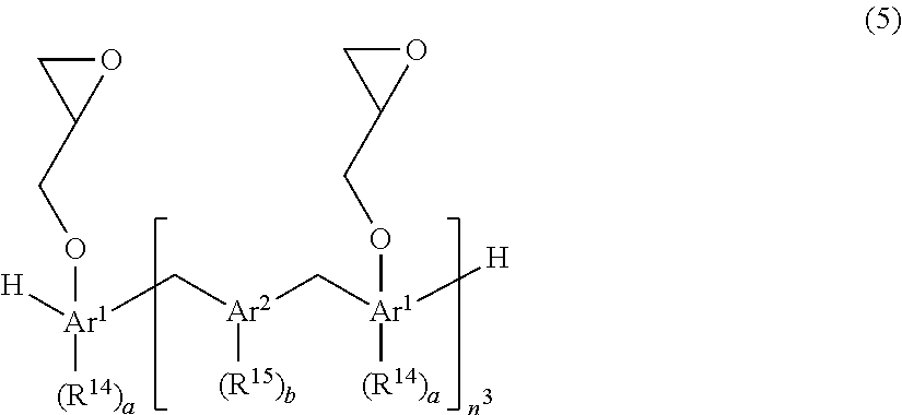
[H][Ar1](C[Ar2](C[Ar1]([H])(OCC1OC1)[(R14)a])[(R15)b])(OCC1OC1)[(R14)a]
